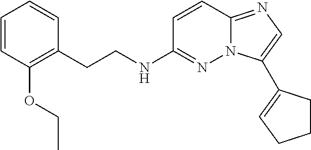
C1=CC(OCC)=C(CCNC2=NN3C(=NC=C3C3=CCCC3)C=C2)C=C1
